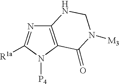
C12=C(N([P4])C([R1a])=N1)C(=O)N([M3])CN2
